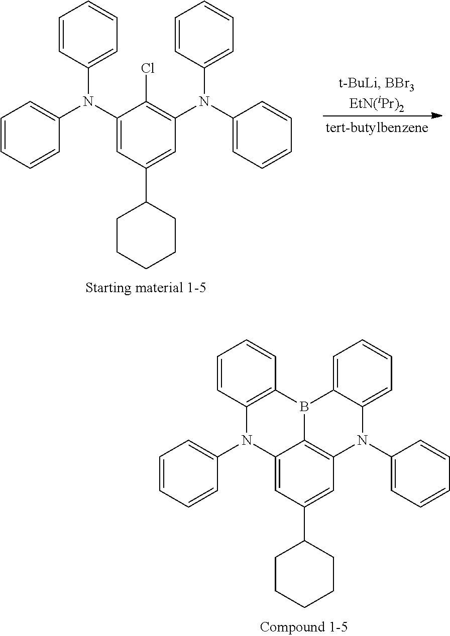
C1=CC=C2N(C3=CC=CC=C3)C3=C4B(C2=C1)C1=C(C=CC=C1)N(C1=CC=CC=C1)C4=CC(C1CCCCC1)=C3.C1=CC=C(N(C2=C(Cl)C(N(C3=CC=CC=C3)C3=CC=CC=C3)=CC(C3CCCCC3)=C2)C2=CC=CC=C2)C=C1
